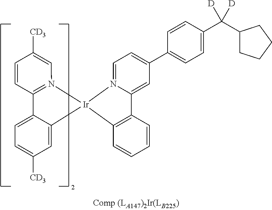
C12=N([Ir]3(C4=CC([CD3])=CC=C14)N1=CC=C(C4=CC=C(C(C5CCCC5)([D])[D])C=C4)C=C1C1=C3C=CC=C1)C=C([CD3])C=C2
